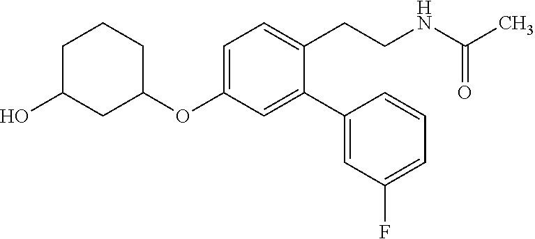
C1(OC2=CC=C(CCNC(C)=O)C(C3=CC(F)=CC=C3)=C2)CCCC(O)C1
